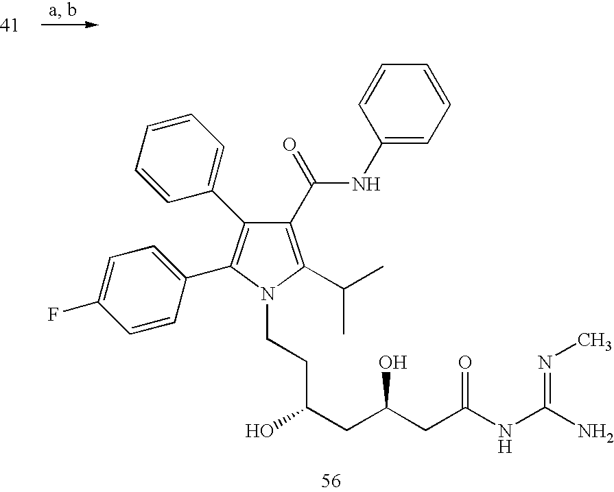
C1=CC(F)=CC=C1C1=C(C2=CC=CC=C2)C(C(=O)NC2=CC=CC=C2)=C(C(C)C)N1CCC(O)CC(CC(NC(N)=NC)=O)O
